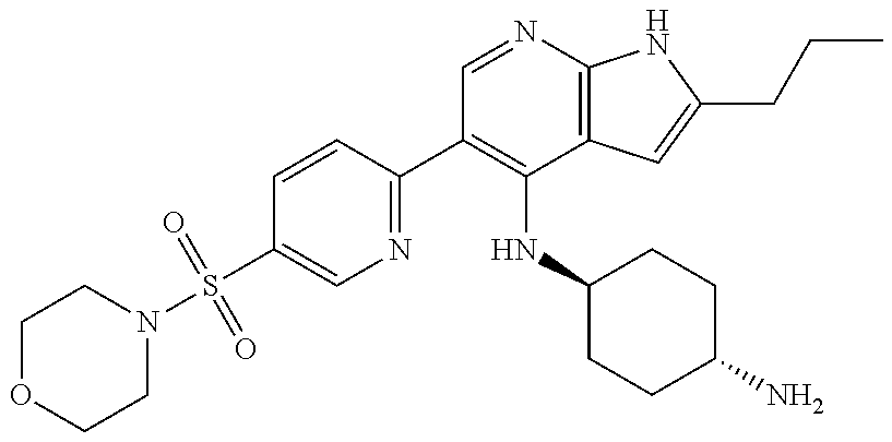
C1(C2=C(NC3CCC(N)CC3)C3=C(N=C2)NC(CCC)=C3)=NC=C(S(N2CCOCC2)(=O)=O)C=C1
